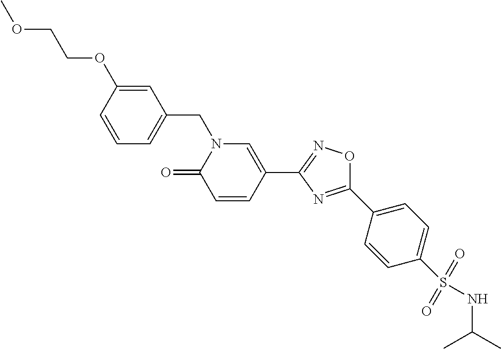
C1=CC(OCCOC)=CC(CN2C(=O)C=CC(C3=NOC(C4=CC=C(S(NC(C)C)(=O)=O)C=C4)=N3)=C2)=C1
